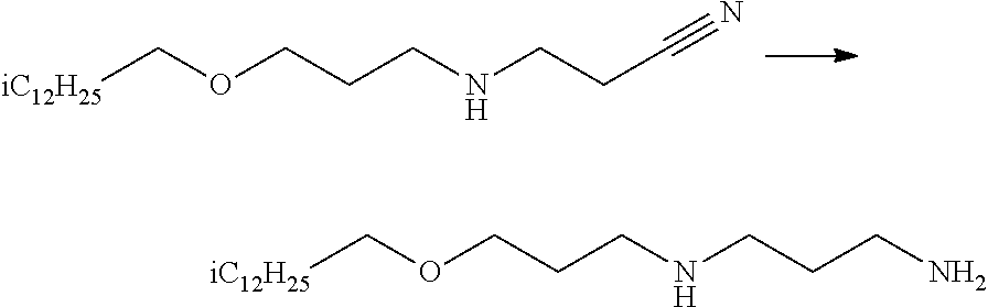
[iC12H25]COCCCNCCC#N.[iC12H25]COCCCNCCCN
